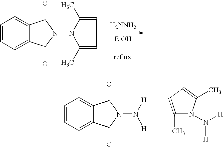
[H2NNH2].[EtOH].C1=CC=C2C(=C1)C(=O)N(N1C(C)=CC=C1C)C2=O.C1=CC=C2C(=C1)C(=O)N(N([H])[H])C2=O.C1(C)=CC=C(C)N1N([H])[H]
